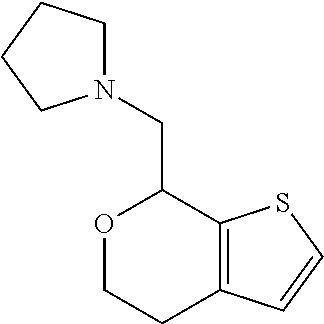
C12=C(SC=C1)C(CN1CCCC1)OCC2
